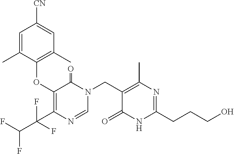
C1=C(C)C(OC2=C(C(C(F)F)(F)F)N=CN(CC3=C(C)N=C(CCCO)NC3=O)C2=O)=C(C)C=C1[CN]
